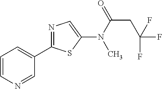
C1=CN=CC(C2=NC=C(N(C(=O)CC(F)(F)F)C)S2)=C1
